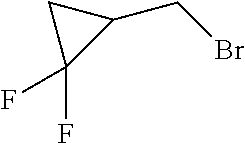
C1(CBr)CC1(F)F
